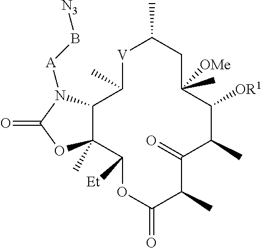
C12C(C)(C([Et])OC(=O)C(C)C(=O)C(C)C([OR1])C(C)([OMe])CC(C)[V]C1C)OC(=O)N2[A]B[N3]
